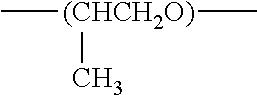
C[(CHCH2O)](C)C
